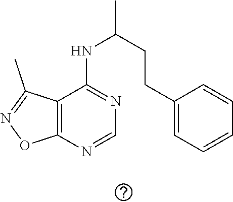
C12=C(N=CN=C1NC(CCC1=CC=CC=C1)C)ON=C2C
